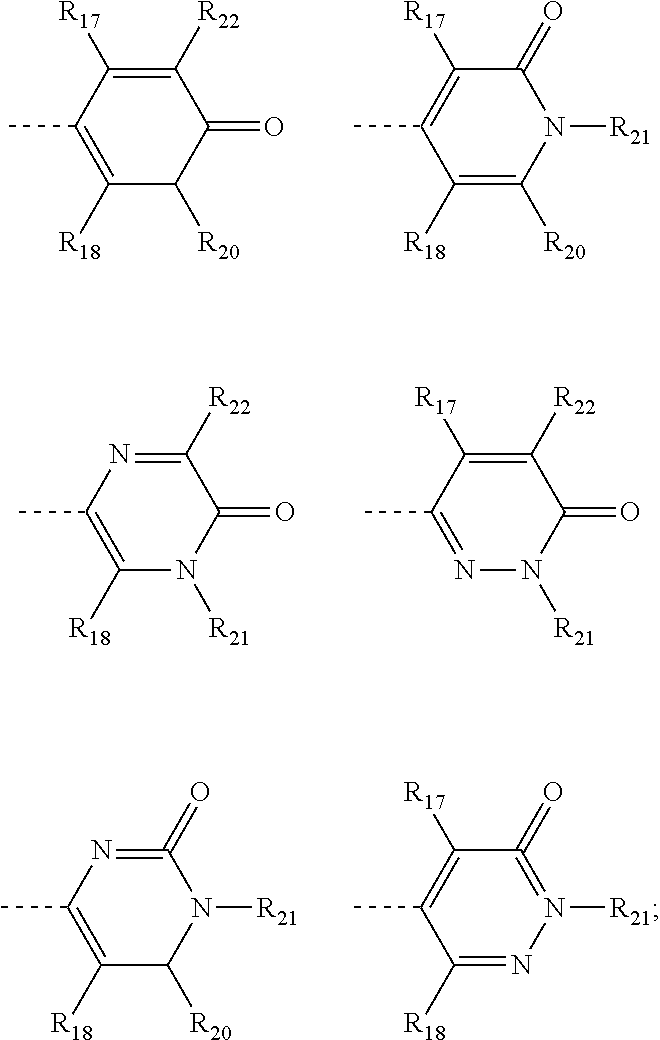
C1([R17])=C([R22])C(=O)C([R20])C([R18])=C1C.C1([R17])=C(C)C([R18])=C([R20])N([R21])C1=O.N1=C(=O)N([R21])C([R20])C([R18])=C1C.C1([R17])=C(C)C([R18])=NN([R21])=C1=O.N1=C([R22])C(=O)N([R21])C([R18])=C1C.C1([R17])=C([R22])C(=O)N([R21])N=C1C
